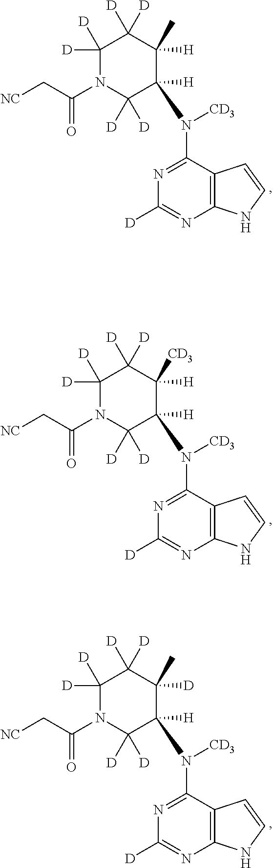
C12=C(C(N([CD3])C3([H])C([D])([D])N(C(C[NC])=O)C([D])([D])C([D])([D])C3([H])C)=NC([D])=N1)C=CN2.C12=C(C(N([CD3])C3([H])C([D])([D])N(C(C[NC])=O)C([D])([D])C([D])([D])C3([H])[CD3])=NC([D])=N1)C=CN2.C12=C(C(N([CD3])C3([H])C([D])([D])N(C(C[NC])=O)C([D])([D])C([D])([D])C3([D])C)=NC([D])=N1)C=CN2
